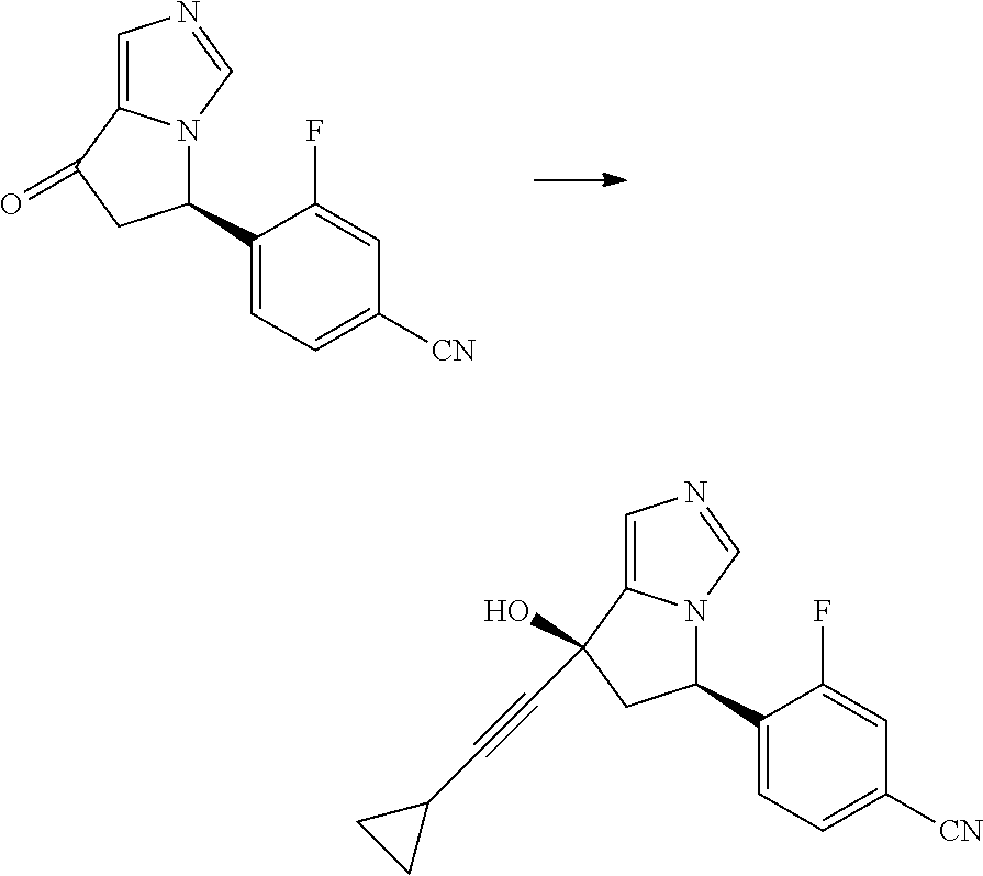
C1(C2N3C(=CN=C3)C(=O)C2)=CC=C([CN])C=C1F.C1(C2N3C(=CN=C3)C(O)(C#CC3CC3)C2)=CC=C([CN])C=C1F
